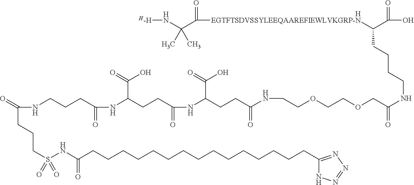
[H].C1(CCCCCCCCCCCCCCCC(NS(CCCC(=O)NCCCC(=O)NC(CCC(=O)NC(CCC(NCCOCCOCC(=O)NCCCCC(C(=O)O)[EGTFTSDVSSYLEEQAAREFIEWLVKGRP-N]C(=O)C(N[H-H])(C)C)=O)C(=O)O)C(=O)O)(=O)=O)=O)=NN=NN1
